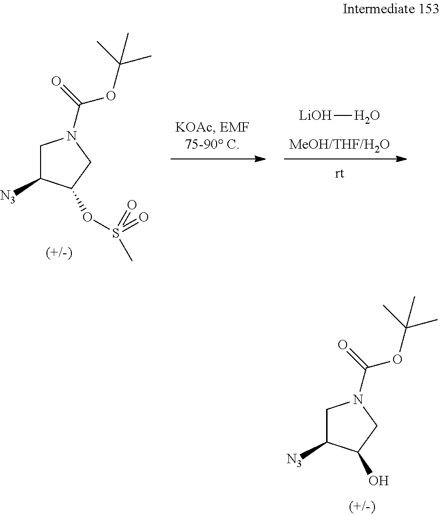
C1C([N3])C(O)CN1C(=O)OC(C)(C)C.C1C([N3])C(OS(=O)(=O)C)CN1C(=O)OC(C)(C)C.[LiOH]O
